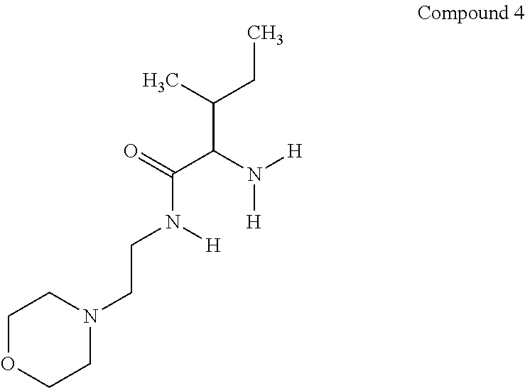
C(C(N([H])[H])C(C)CC)(=O)N([H])CCN1CCOCC1
